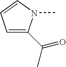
C1=C(C(C)=O)N(C)C=C1
